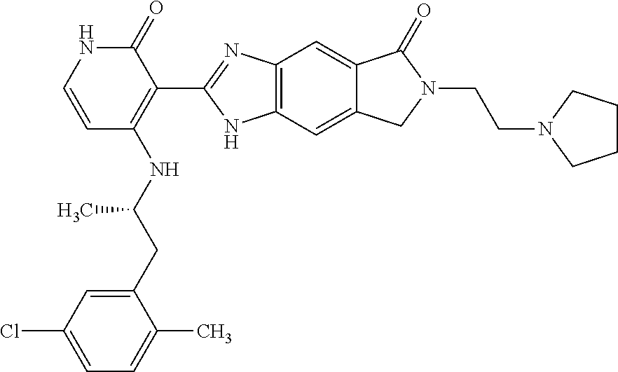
C12=C(C=C3C(=C1)C(=O)N(CCN1CCCC1)C3)NC(C1=C(NC(CC3=CC(Cl)=CC=C3C)C)C=CNC1=O)=N2
